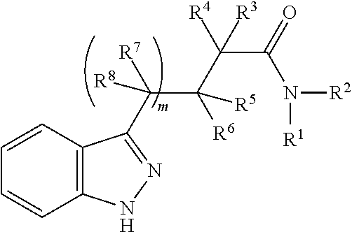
C12=C(C=CC=C1)C(C(C([R6])([R5])C([R4])(C(N([R1])[R2])=O)[R3])([R8])[R7])=NN2
